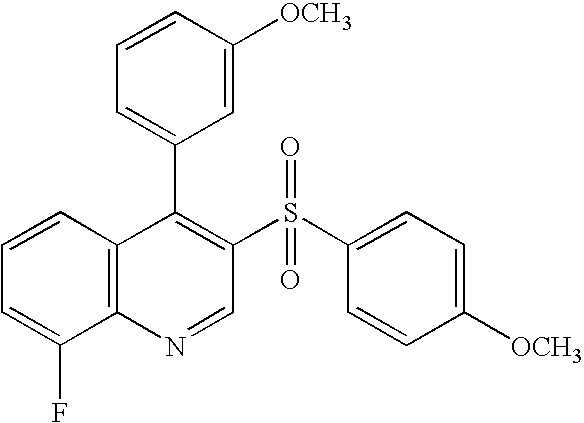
C12=C(C=CC=C1F)C(C1=CC=CC([OCH3])=C1)=C(S(C1=CC=C([OCH3])C=C1)(=O)=O)C=N2
